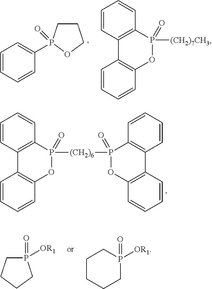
C1=CC=CC(P2(=O)CCCO2)=C1.C1=CC2=C(C=C1)P(=O)([(CH2)7CH3])OC1=C2C=CC=C1.C1=CC2=C(C=C1)P(=O)([(CH2)6]P1(=O)C3=C(C=CC=C3)C3=C(O1)C=CC=C3)OC1=C2C=CC=C1.P1(=O)([OR1])CCCC1.C1CCCP(=O)([OR1])C1
